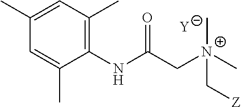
[Y].C1=C(C)C(NC(C[N+](C[Z])(C)C)=O)=C(C)C=C1C
